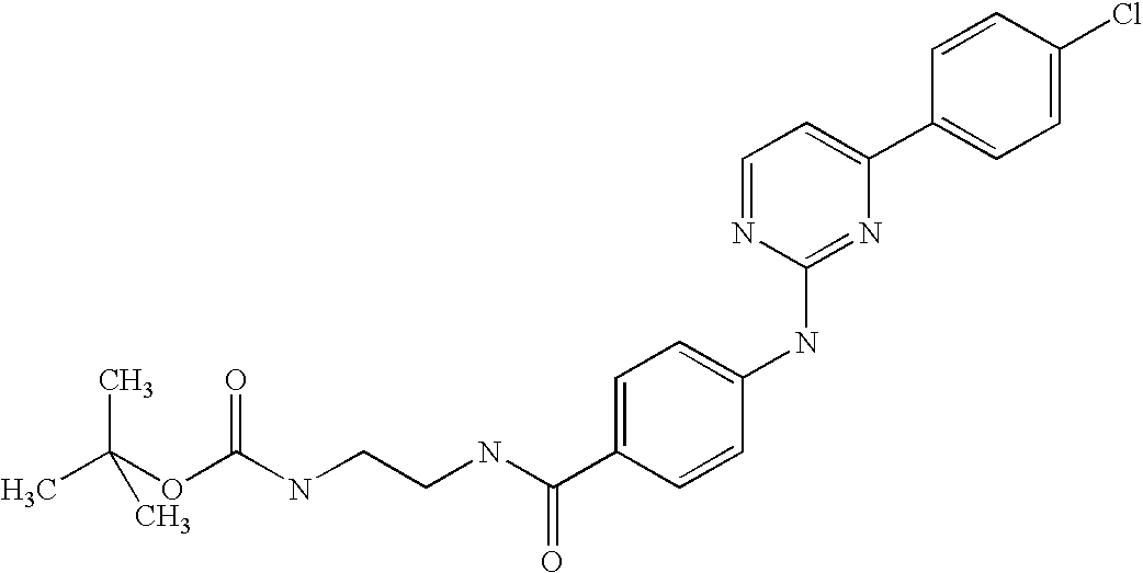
C1=CC(C2=CC=NC(NC3=CC=C(C(NCCNC(OC(C)(C)C)=O)=O)C=C3)=N2)=CC=C1Cl
